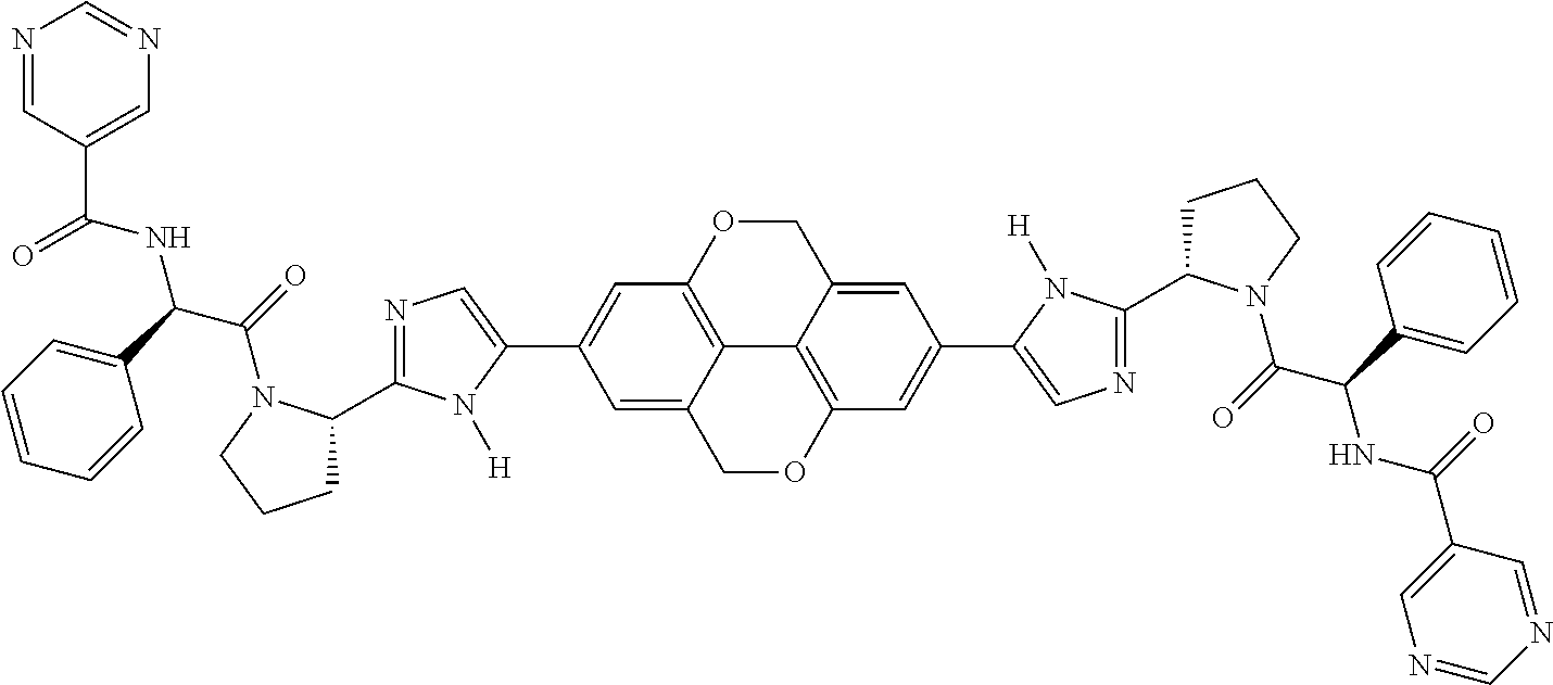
C12=C3OCC4=CC(C5=CN=C(C6CCCN6C(=O)C(C6=CC=CC=C6)NC(C6=CN=CN=C6)=O)N5[H])=CC(=C14)OCC2=CC(C1=CN=C(C2CCCN2C(=O)C(C2=CC=CC=C2)NC(C2=CN=CN=C2)=O)N1[H])=C3
